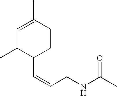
C(=CCNC(C)=O)C1CCC(C)=CC1C
